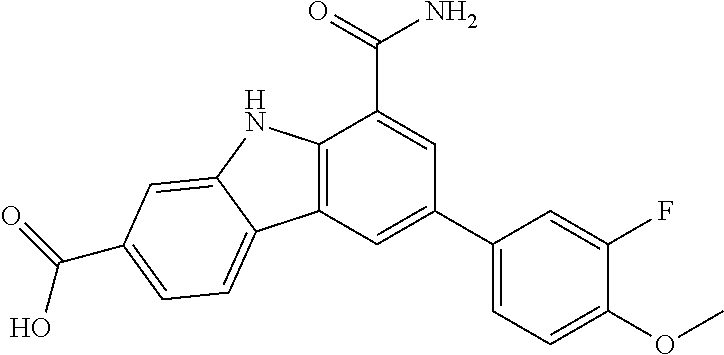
C12=C(C=C(C3=CC=C(OC)C(F)=C3)C=C1C(=O)N)C1=CC=C(C(=O)O)C=C1N2
